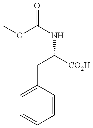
COC(NC([CO2H])CC1=CC=CC=C1)=O
